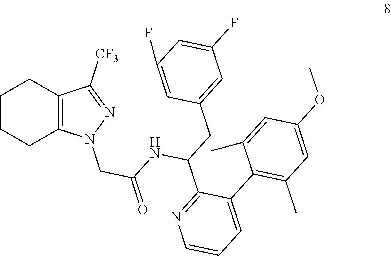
C1CCC2=C(C1)C([CF3])=NN2CC(=O)NC(CC1=CC(F)=CC(F)=C1)C1=NC=CC=C1C1=C(C)C=C(OC)C=C1C
